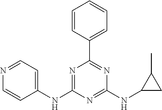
C1(NC2=CC=NC=C2)=NC(C2=CC=CC=C2)=NC(NC2CC2C)=N1
